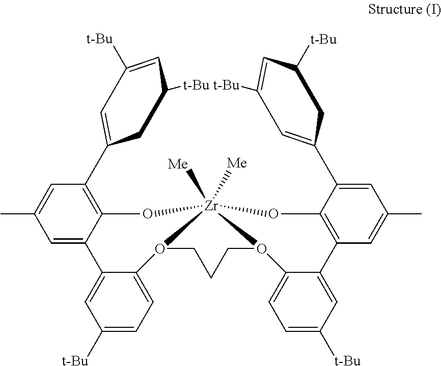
C1([t-Bu])=CC=C2C(=C1)C1=CC(C)=CC(C3=CC([t-Bu])=CC([t-Bu])C3)=C1O[Zr]13([Me])([Me])O2CCCO1C1=CC=C([t-Bu])C=C1C1=C(C(C2=CC([t-Bu])=CC([t-Bu])C2)=CC(C)=C1)O3
